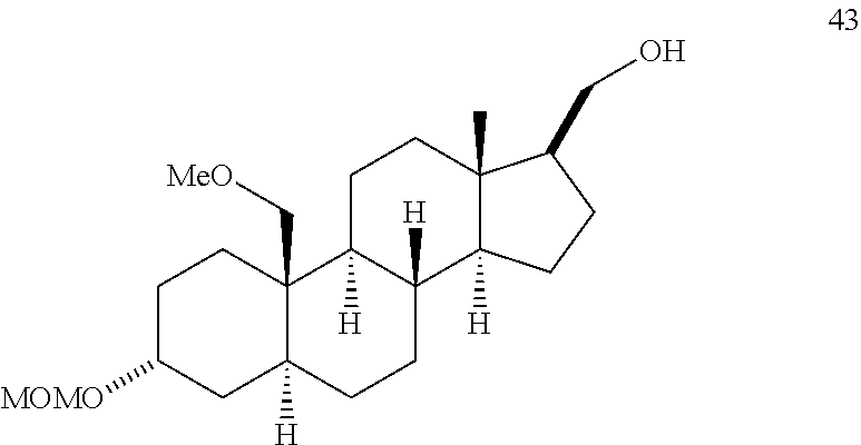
C1C([MOMO])CC2([H])C(C[MeO])(C1)C1([H])C([H])(CC2)C2([H])C(C)(CC1)C(CO)CC2
